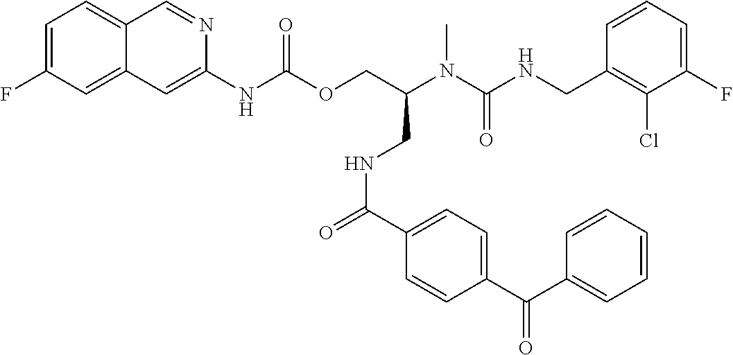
C1=CC(CNC(N(C(COC(NC2=CC3=CC(F)=CC=C3C=N2)=O)CNC(=O)C2=CC=C(C(C3=CC=CC=C3)=O)C=C2)C)=O)=C(Cl)C(F)=C1
